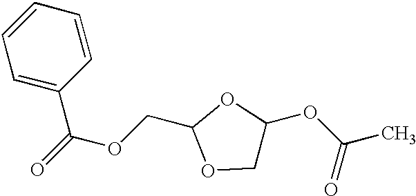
C1=CC=C(C(=O)OCC2OCC(OC(C)=O)O2)C=C1
